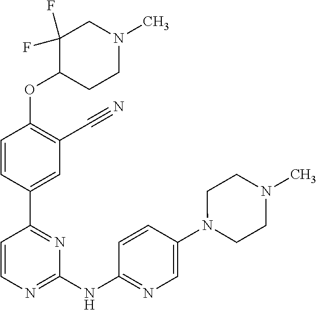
C1=CC(C2=NC(NC3=NC=C(N4CCN(C)CC4)C=C3)=NC=C2)=CC(C#N)=C1OC1CCN(C)CC1(F)F
